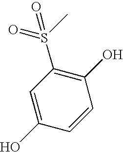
C1(O)=C(S(C)(=O)=O)C=C(O)C=C1
